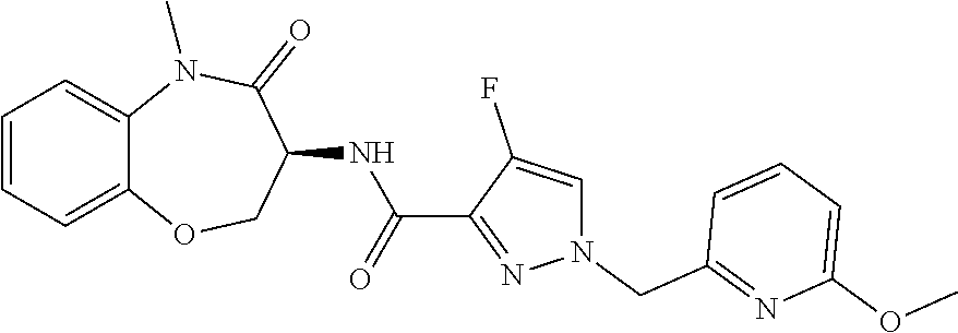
C12=CC=CC=C1N(C)C(=O)C(NC(C1=NN(CC3=NC(OC)=CC=C3)C=C1F)=O)CO2
